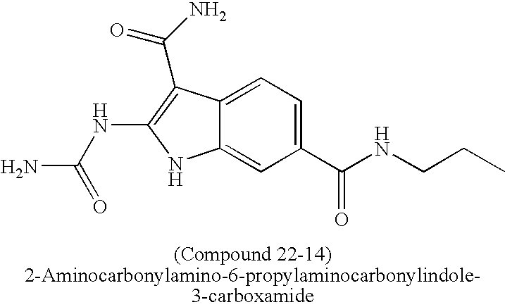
C12=CC=C(C(NCCC)=O)C=C1NC(NC(N)=O)=C2C(=O)N
